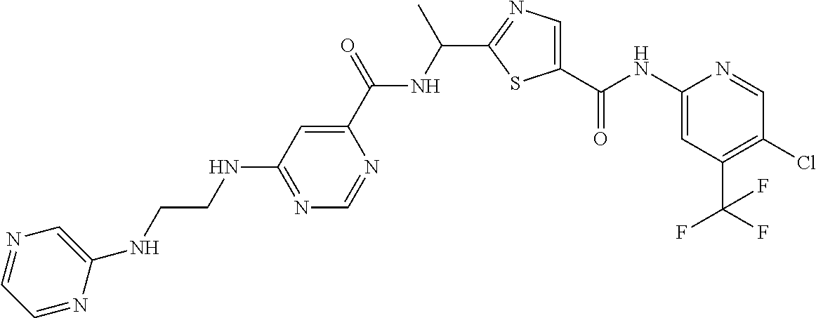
N(C1=NC=NC(C(=O)NC(C)C2=NC=C(C(=O)NC3=CC(C(F)(F)F)=C(Cl)C=N3)S2)=C1)CCNC1=CN=CC=N1
